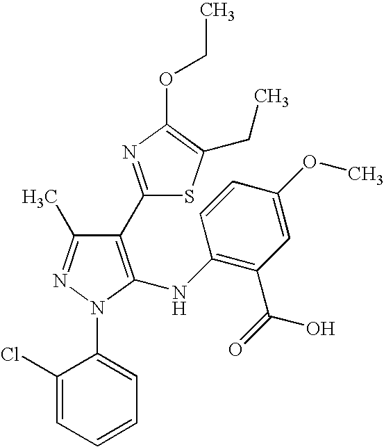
C1(C2=NC(OCC)=C(CC)S2)=C(NC2=C(C(=O)O)C=C(OC)C=C2)N(C2=CC=CC=C2Cl)N=C1C
